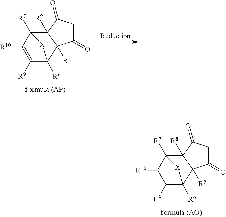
C1C(=O)C2([R5])C([R8])(C1=O)C1([R7])C([R10])C([R9])C2([R6])[X]1.C1C(=O)C2([R5])C([R8])(C1=O)C1([R7])C([R10])=C([R9])C2([R6])[X]1
